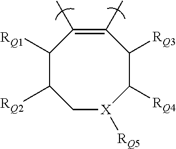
C1([RQ1])C([RQ2])C[X]([RQ5])C([RQ4])C([RQ3])C(C)=C1C
